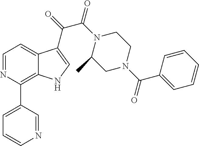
C1=CN=CC(C2=C3C(=CC=N2)C(C(=O)C(N2C(C)CN(C(C4=CC=CC=C4)=O)CC2)=O)=CN3)=C1
